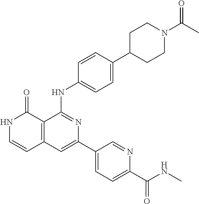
C1=CC(NC2=NC(C3=CC=C(C(=O)NC)N=C3)=CC3=C2C(=O)NC=C3)=CC=C1C1CCN(C(=O)C)CC1
